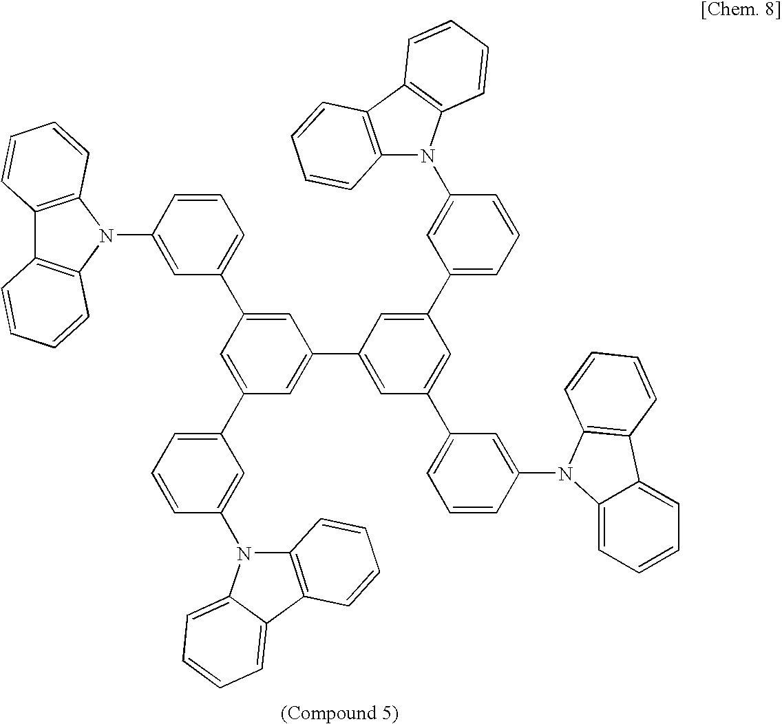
C1=C(C2=CC=CC(N3C4=C(C5=C3C=CC=C5)C=CC=C4)=C2)C=C(C2=CC=CC(N3C4=C(C5=CC=CC=C35)C=CC=C4)=C2)C=C1C1=CC(C2=CC=CC(N3C4=CC=CC=C4C4=C3C=CC=C4)=C2)=CC(C2=CC=CC(N3C4=C(C5=C3C=CC=C5)C=CC=C4)=C2)=C1
